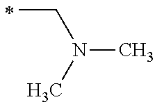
C(N(C)C)C
